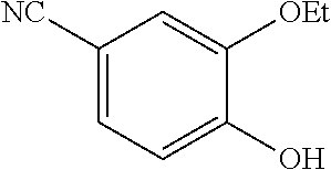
C1([NC])=CC=C(O)C([OEt])=C1
